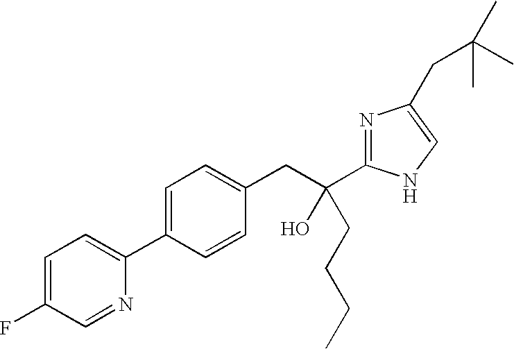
C1=C(F)C=NC(C2=CC=C(CC(CCCC)(O)C3=NC(CC(C)(C)C)=CN3)C=C2)=C1
